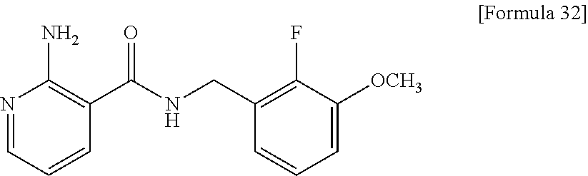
N1=CC=CC(C(NCC2=C(F)C([OCH3])=CC=C2)=O)=C1N
